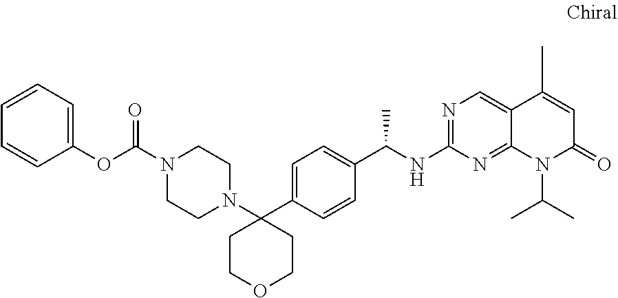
C1COCCC1(C1=CC=C(C(C)NC2=NC=C3C(=N2)N(C(C)C)C(=O)C=C3C)C=C1)N1CCN(C(=O)OC2=CC=CC=C2)CC1
